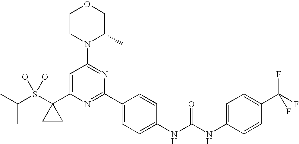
C(S(C1(C2=CC(N3C(C)COCC3)=NC(C3=CC=C(NC(NC4=CC=C(C(F)(F)F)C=C4)=O)C=C3)=N2)CC1)(O)O)(C)C
